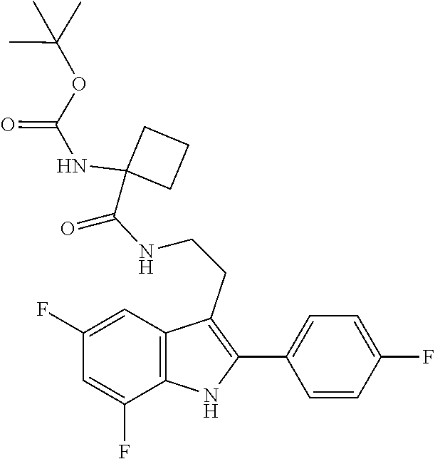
C(NCCC1=C(C2=CC=C(F)C=C2)NC2=C1C=C(F)C=C2F)(=O)C1(NC(=O)OC(C)(C)C)CCC1
